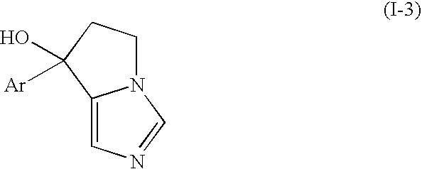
C12=CN=CN1CCC2(O)[Ar]
